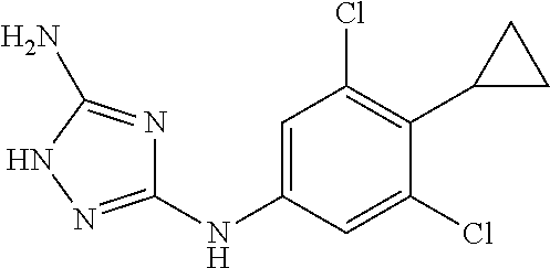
C1=C(NC2=NNC(N)=N2)C=C(Cl)C(C2CC2)=C1Cl
